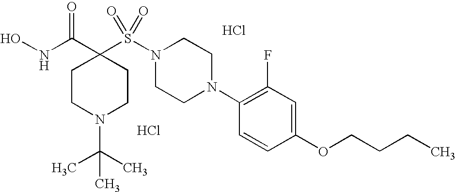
ONC(C1(S(N2CCN(C3=C(F)C=C(OCCCC)C=C3)CC2)(=O)=O)CCN(C(C)(C)C)CC1)=O.Cl.Cl
